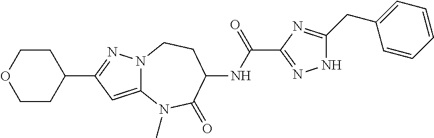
C12=CC(C3CCOCC3)=NN1CCC(NC(=O)C1=NNC(CC3=CC=CC=C3)=N1)C(=O)N2C
